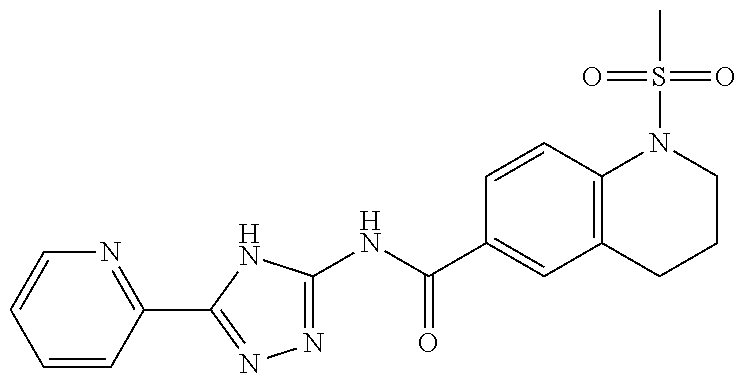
N1=C(NC(=O)C2=CC3=C(C=C2)N(S(=O)(=O)C)CCC3)NC(C2=NC=CC=C2)=N1
